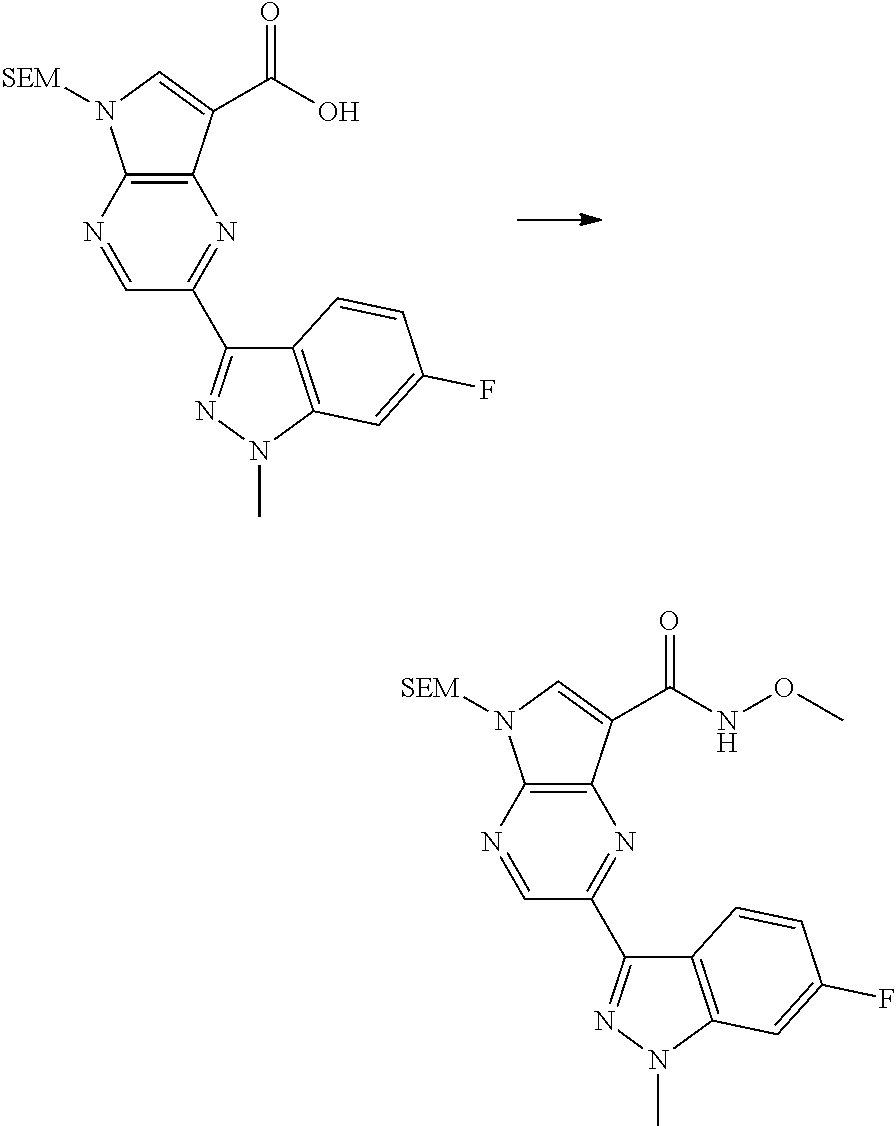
C12=C(C(C(NOC)=O)=CN1[SEM])N=C(C1=NN(C)C3=C1C=CC(F)=C3)C=N2.C12=C(C(C(O)=O)=CN1[SEM])N=C(C1=NN(C)C3=C1C=CC(F)=C3)C=N2
